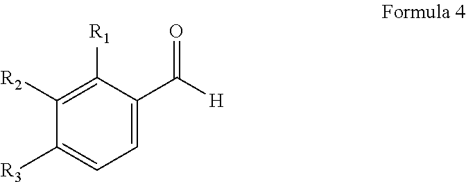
C1([R1])=C([R2])C([R3])=CC=C1C(=O)[H]
